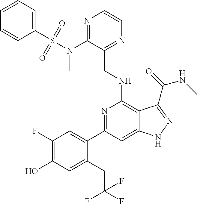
C1(C2=CC(F)=C(O)C=C2CC(F)(F)F)=NC(NCC2=NC=CN=C2N(C)S(=O)(C2=CC=CC=C2)=O)=C2C(=C1)NN=C2C(NC)=O
